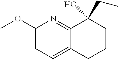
C1(OC)=CC=C2C(=N1)C(O)(CC)CCC2
